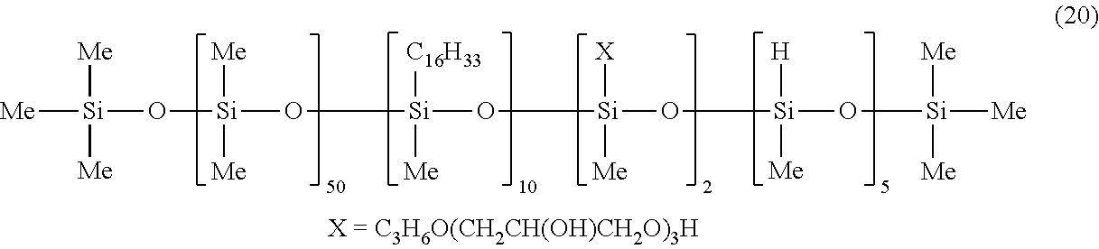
[Me][Si]([Me])([Me])O[Si](O[Si](O[Si](O[Si]([H])([Me])O[Si]([Me])([Me])[Me])([X])[Me])([C16H33])[Me])([Me])[Me]
